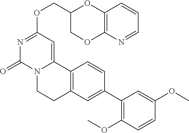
C(OC1=NC(=O)N2C(=C1)C1=C(CC2)C=C(C2=C(OC)C=CC(OC)=C2)C=C1)C1COC2=C(O1)C=CC=N2
